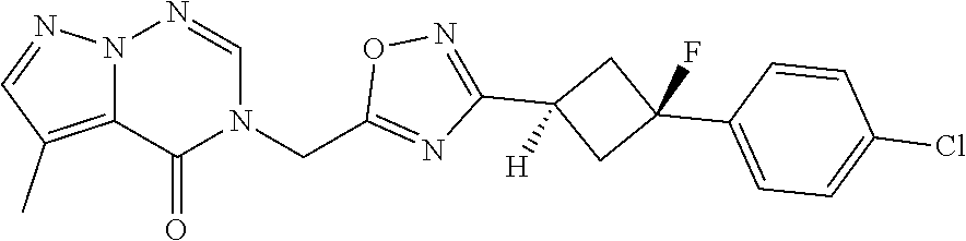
N12C(=C(C)C=N1)C(=O)N(CC1=NC(C3([H])CC(C4=CC=C(Cl)C=C4)(F)C3)=NO1)C=N2
